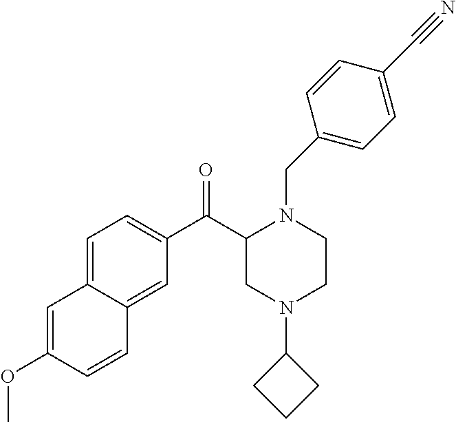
C1=C2C(=CC(C(C3CN(C4CCC4)CCN3CC3=CC=C(C#N)C=C3)=O)=C1)C=CC(OC)=C2
